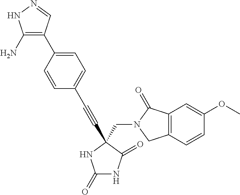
C1(=O)NC(=O)C(CN2C(=O)C3=C(C2)C=CC(OC)=C3)(C#CC2=CC=C(C3=C(N)NN=C3)C=C2)N1
